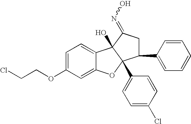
C1=C(OCCCl)C=C2C(=C1)C1(O)C(C3=CC=C(Cl)C=C3)(O2)C(C2=CC=CC=C2)CC1=NO
